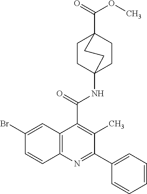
C1(Br)=CC2=C(C=C1)N=C(C1=CC=CC=C1)C(C)=C2C(=O)NC12CCC(C(=O)OC)(CC1)CC2
